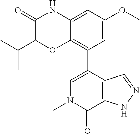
C12=CC(OC)=CC(C3=CN(C)C(=O)C4=C3C=NN4)=C1OC(C(C)C)C(=O)N2
